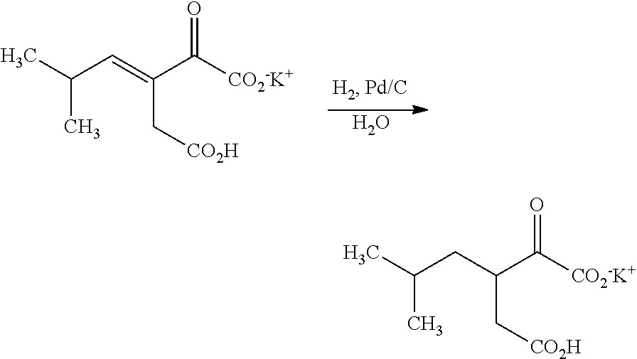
CC(C)C=C(C([CO2-K+])=O)C[CO2H].O.CC(C)CC(C([CO2-K+])=O)C[CO2H]
